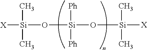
O([Si]([Ph])([Ph])O[Si](C)(C)[X])[Si]([X])(C)C
